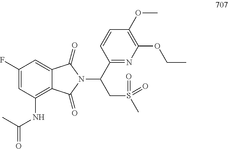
C1(F)=CC(NC(C)=O)=C2C(=C1)C(=O)N(C(C1=NC(OCC)=C(OC)C=C1)CS(C)(=O)=O)C2=O
